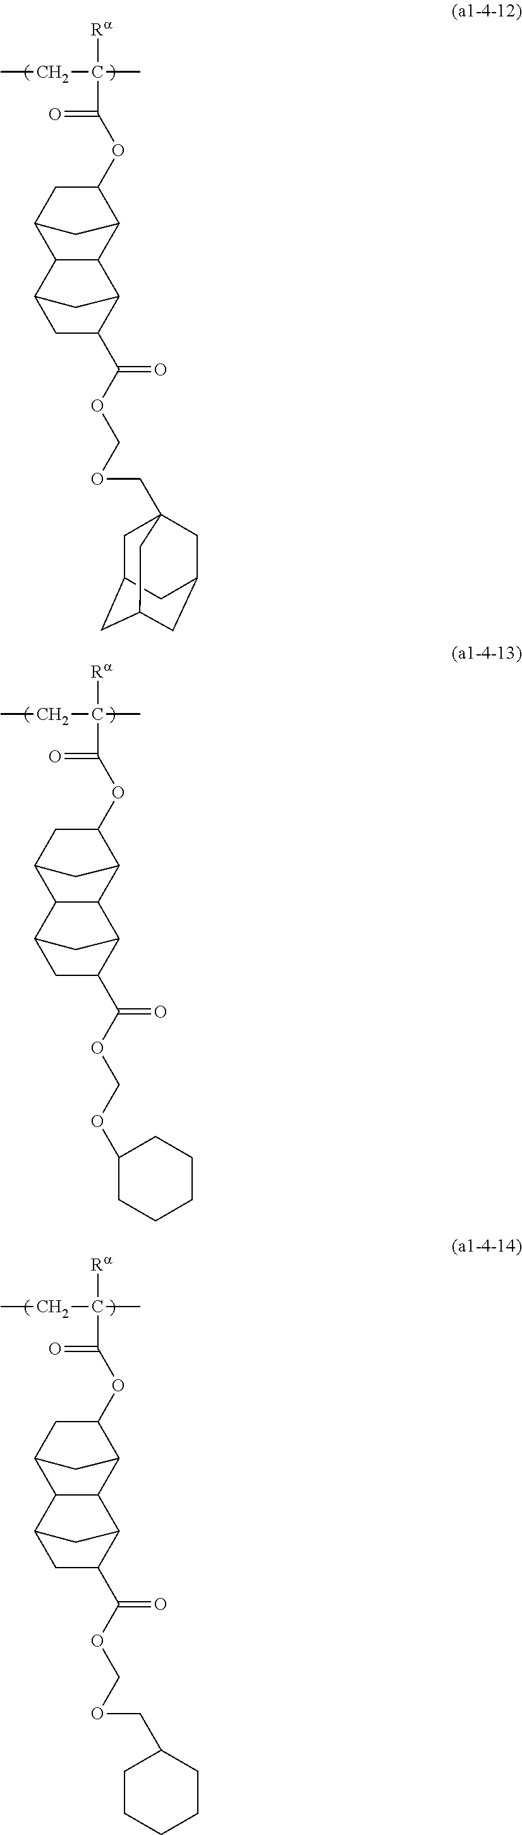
CCC(C)([Ra])C(=O)OC1CC2C3C(C1C2)C1C(C(OCOCC24CC5CC(CC(C2)C5)C4)=O)CC3C1.CCC(C)([Ra])C(=O)OC1CC2C3C(C1C2)C1C(C(OCOC2CCCCC2)=O)CC3C1.CCC(C)([Ra])C(=O)OC1CC2C3C(C1C2)C1C(C(OCOCC2CCCCC2)=O)CC3C1
